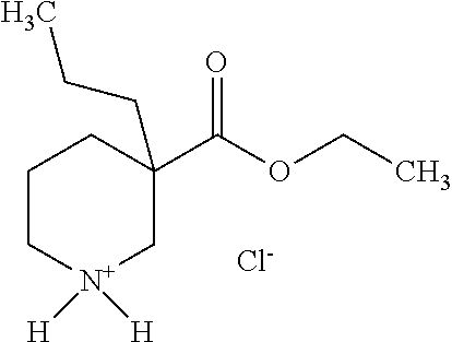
C1C[N+]([H])([H])CC(C(=O)OCC)(CCC)C1.[Cl-]
